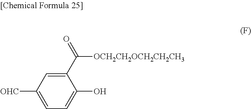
C1(C(=O)[OCH2CH2OCH2CH2CH3])=CC([OHC])=CC=C1O
